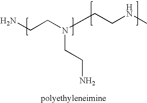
C(CN(CCNC)CCN)N
